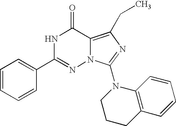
C1=CC=CC(C2=NN3C(=C(CC)N=C3N3CCCC4=C3C=CC=C4)C(=O)N2)=C1
